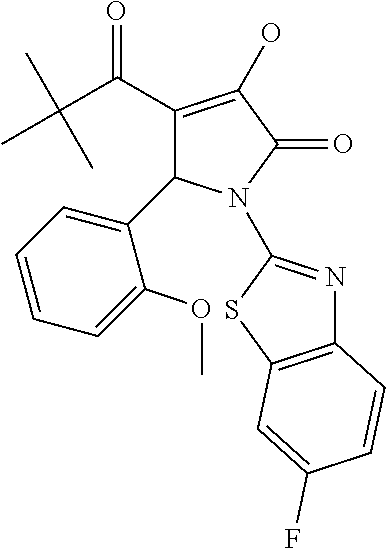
C1(C(C(C)(C)C)=O)=C(O)C(=O)N(C2=NC3=C(S2)C=C(F)C=C3)C1C1=CC=CC=C1OC
